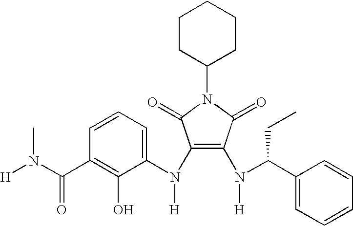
C1(C(N(C2=C(N(C3=CC=CC(C(=O)N(C)[H])=C3O)[H])C(=O)N(C3CCCCC3)C2=O)[H])CC)=CC=CC=C1
